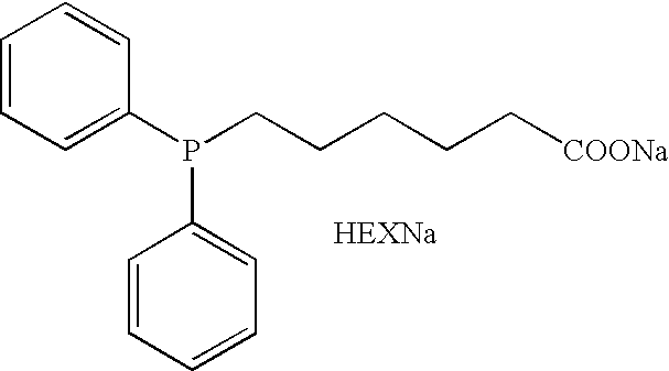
P(C1=CC=CC=C1)(CCCCC[COONa])C1=CC=CC=C1.[HEXNa]
